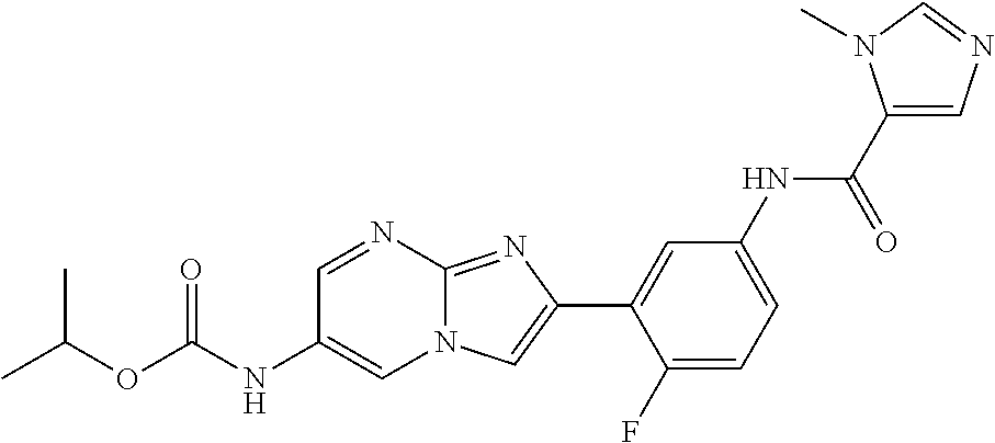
C1=NC2=NC(C3=CC(NC(C4=CN=CN4C)=O)=CC=C3F)=CN2C=C1NC(OC(C)C)=O
